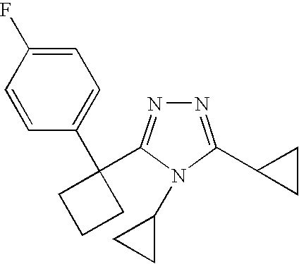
C1=C(F)C=CC(C2(C3=NN=C(C4CC4)N3C3CC3)CCC2)=C1
